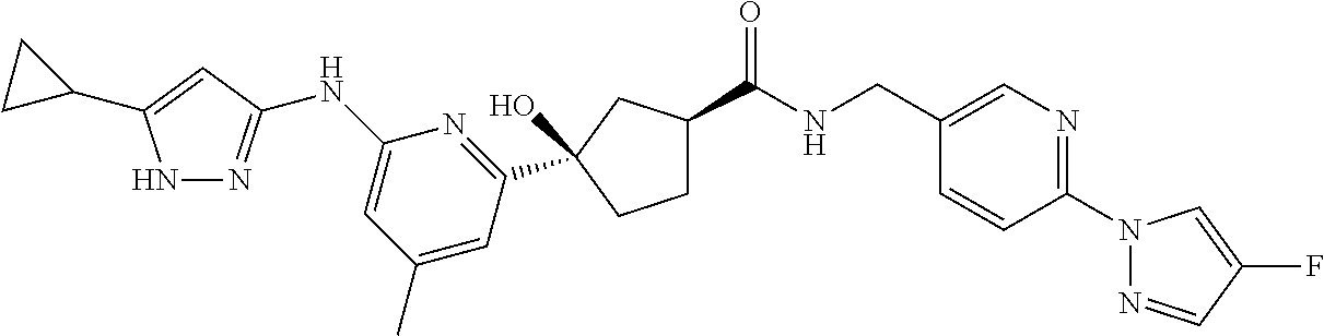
C(NCC1=CN=C(N2N=CC(F)=C2)C=C1)(=O)C1CCC(C2=NC(NC3=NNC(C4CC4)=C3)=CC(C)=C2)(O)C1
